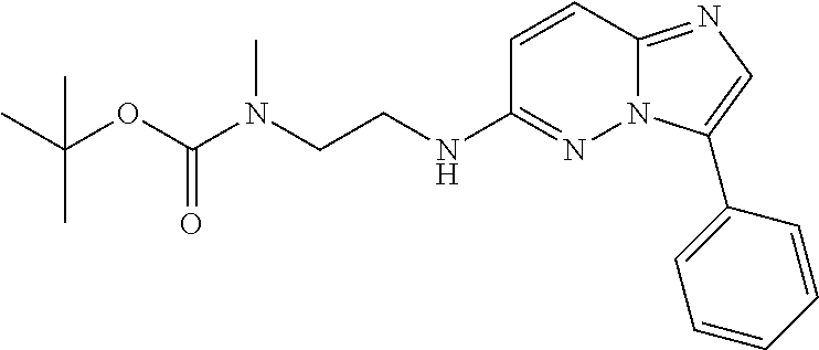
C1=CC2=NC=C(C3=CC=CC=C3)N2N=C1NCCN(C(OC(C)(C)C)=O)C
